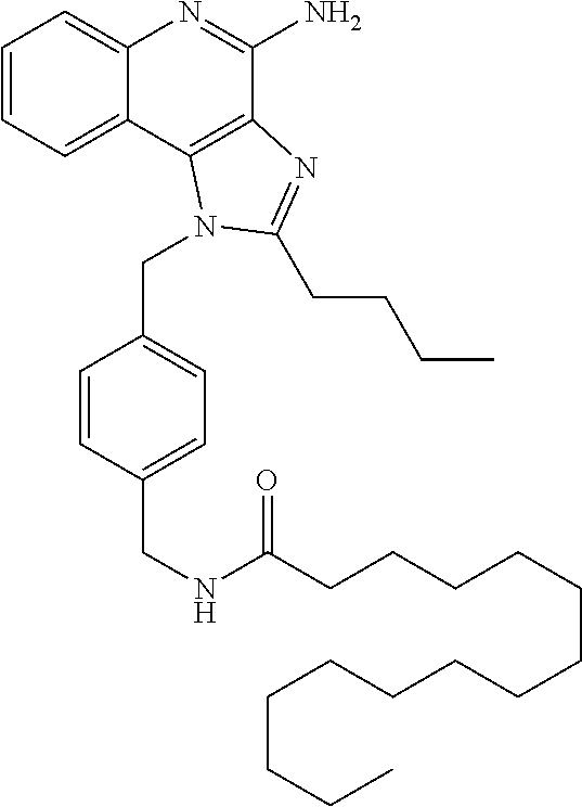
C1=CC=C2C(=C1)N=C(N)C1=C2N(CC2=CC=C(CNC(CCCCCCCCCCCCCC)=O)C=C2)C(CCCC)=N1
